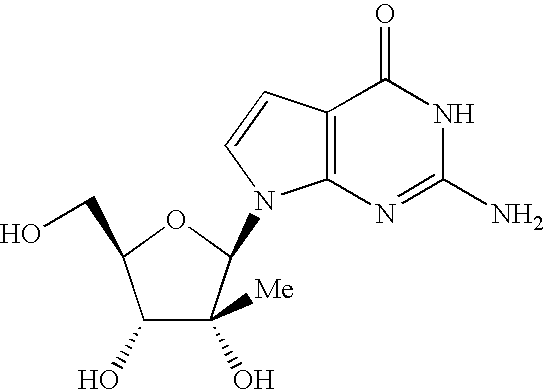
C1(O)C(O)([Me])C(N2C3=C(C(=O)NC(N)=N3)C=C2)OC1CO
